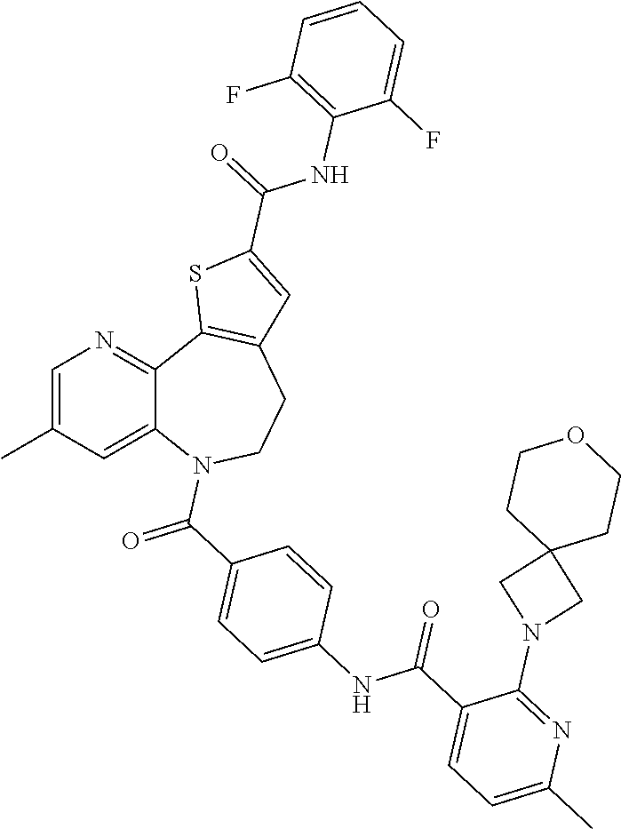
C12=CC(C)=CN=C1C1=C(CCN2C(=O)C2=CC=C(NC(C3=CC=C(C)N=C3N3CC4(C3)CCOCC4)=O)C=C2)C=C(C(NC2=C(F)C=CC=C2F)=O)S1
